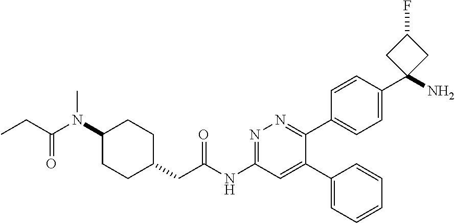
C(N(C1CCC(CC(NC2=NN=C(C3=CC=C(C4(N)CC(F)C4)C=C3)C(C3=CC=CC=C3)=C2)=O)CC1)C)(=O)CC
